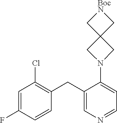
C1=C(F)C=CC(CC2=CN=CC=C2N2CC3(C2)C[BocN]C3)=C1Cl
